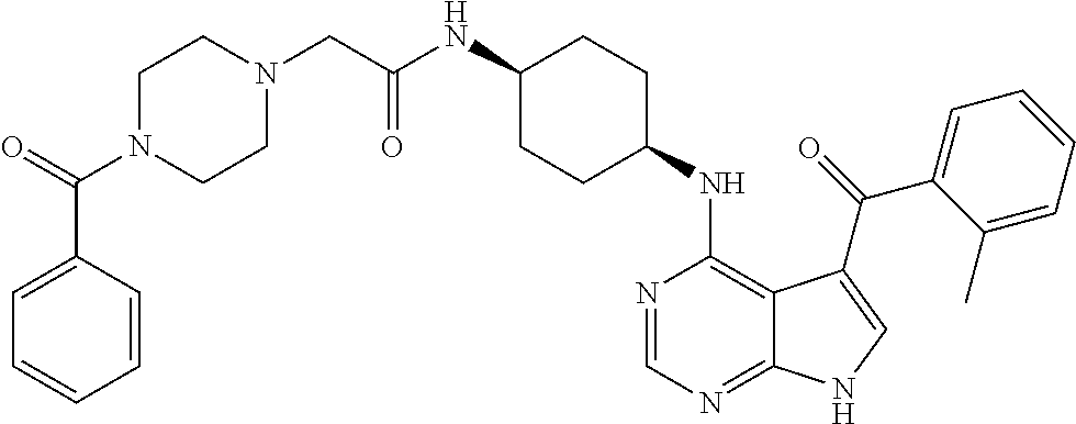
C1(NC(CN2CCN(C(=O)C3=CC=CC=C3)CC2)=O)CCC(NC2=C3C(=NC=N2)NC=C3C(=O)C2=CC=CC=C2C)CC1
